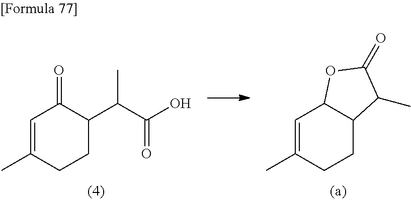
C1=C(C)CCC(C(C(O)=O)C)C1=O.C1=C(C)CCC2C1OC(=O)C2C
